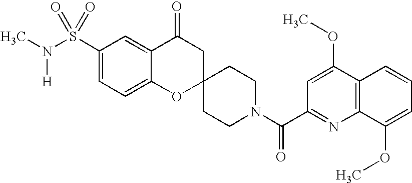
C12=CC=C(S(N(C)[H])(=O)=O)C=C1C(=O)CC1(O2)CCN(C(C2=NC3=C(C(OC)=C2)C=CC=C3OC)=O)CC1
